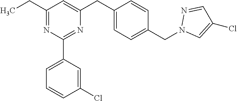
C1(CC)=NC(C2=CC=CC(Cl)=C2)=NC(CC2=CC=C(CN3C=C(Cl)C=N3)C=C2)=C1
